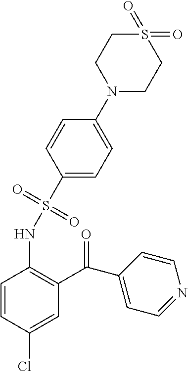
C1=CC(Cl)=CC(C(C2=CC=NC=C2)=O)=C1NS(C1=CC=C(N2CCS(=O)(=O)CC2)C=C1)(=O)=O
